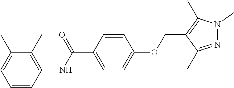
C1=CC(NC(C2=CC=C(OCC3=C(C)N(C)N=C3C)C=C2)=O)=C(C)C(C)=C1
